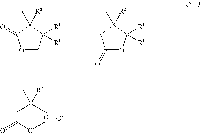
O1CC([Rb])([Rb])C(C)([Ra])C1=O.C1(=O)OC([Rb])([Rb])C(C)([Ra])C1.[(CH2)n]1OC(=O)CC1(C)[Ra]
